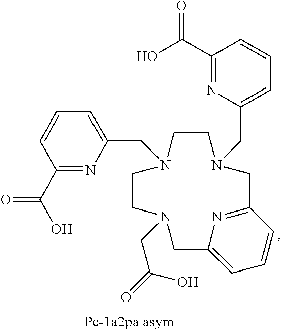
C1C2=NC(=CC=C2)CN(CC(=O)O)CCN(CC2=CC=CC(C(=O)O)=N2)CCN1CC1=CC=CC(C(=O)O)=N1
